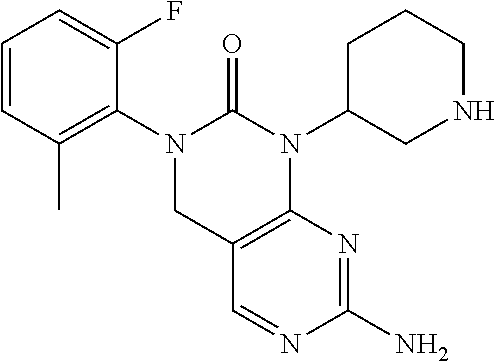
C1=CC(C)=C(N2CC3=C(N(C4CNCCC4)C2=O)N=C(N)N=C3)C(F)=C1
